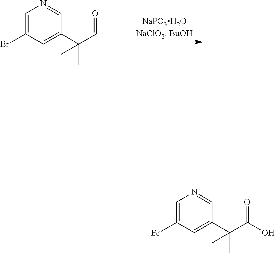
C1=C(Br)C=C(C(C=O)(C)C)C=N1.C1=C(Br)C=C(C(C(=O)O)(C)C)C=N1
